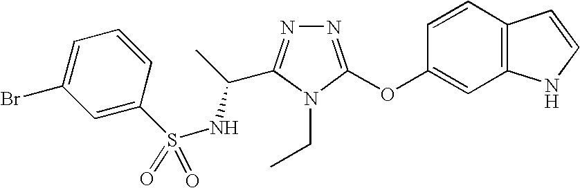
N1=C(OC2=CC3=C(C=C2)C=CN3)N(CC)C(C(NS(C2=CC(Br)=CC=C2)(=O)=O)C)=N1
